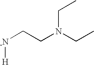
[-N]([H])CCN(CC)CC
